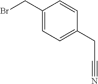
C1(CBr)=CC=C(CC#N)C=C1
